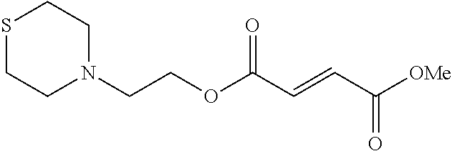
C1N(CCOC(C=CC([OMe])=O)=O)CCSC1
